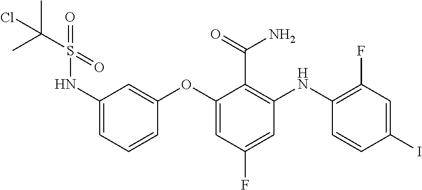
N(C1=CC=CC(OC2=CC(F)=CC(NC3=C(F)C=C(I)C=C3)=C2C(N)=O)=C1)S(C(C)(C)Cl)(=O)=O
